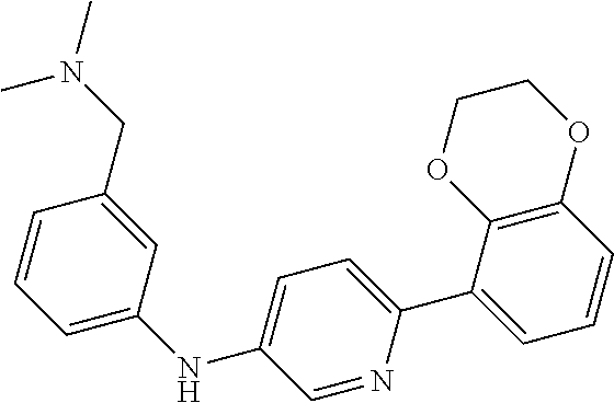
O1CCOC2=C1C(C1=CC=C(NC3=CC=CC(CN(C)C)=C3)C=N1)=CC=C2
